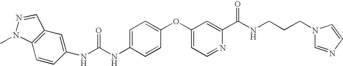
C1=CC(NC(NC2=CC=C(OC3=CC=NC(C(NCCCN4C=NC=C4)=O)=C3)C=C2)=O)=CC2=C1N(C)N=C2
